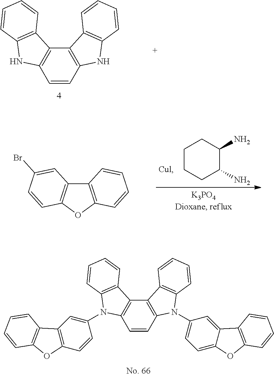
C1CCC(N)C(N)C1.C12=C(OC3=C1C=C(Br)C=C3)C=CC=C2.C12=C(C=CC3=C1C1=C(N3)C=CC=C1)NC1=C2C=CC=C1.C12=C(C=CC3=C1C1=C(N3C3=CC=C4C(=C3)C3=C(O4)C=CC=C3)C=CC=C1)N(C1=CC3=C(C=C1)OC1=C3C=CC=C1)C1=C2C=CC=C1
